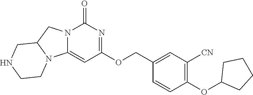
O(C1=C([CN])C=C(COC2=NC(=O)N3C(=C2)N2C(C3)CNCC2)C=C1)C1CCCC1
